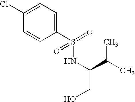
C1(S(NC(CO)C(C)C)(=O)=O)=CC=C(Cl)C=C1
